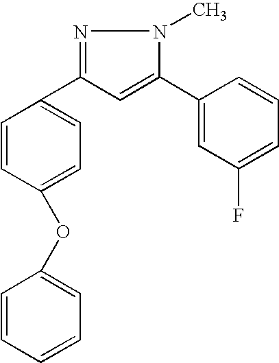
C1(C2=NN(C)C(C3=CC(F)=CC=C3)=C2)=CC=C(OC2=CC=CC=C2)C=C1
